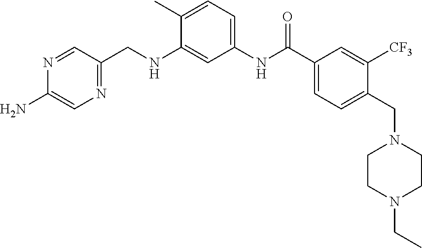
N1=C(CNC2=CC(NC(C3=CC=C(CN4CCN(CC)CC4)C([CF3])=C3)=O)=CC=C2C)C=NC(N)=C1
